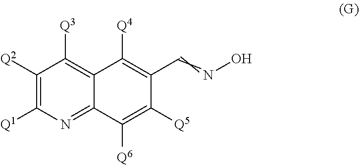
C12=NC([Q1])=C([Q2])C([Q3])=C1C([Q4])=C(C=NO)C([Q5])=C2[Q6]
